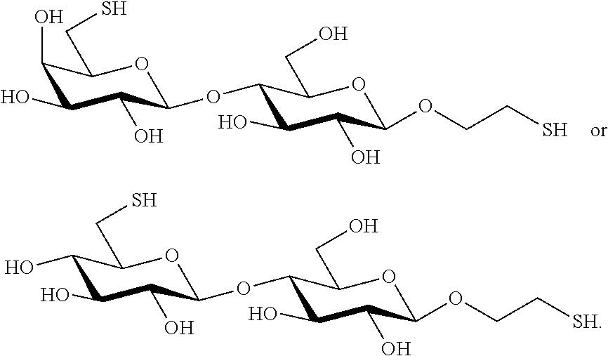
C1(O)C(O)C(O)C(OC2C(O)C(O)C(OCCS)OC2CO)OC1CS.C1(O)C(O)C(O)C(OC2C(O)C(O)C(OCC[SH])OC2CO)OC1CS
